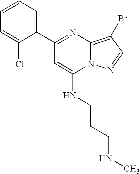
C1(C2=CC=CC=C2Cl)=NC2=C(Br)C=NN2C(NCCCNC)=C1
